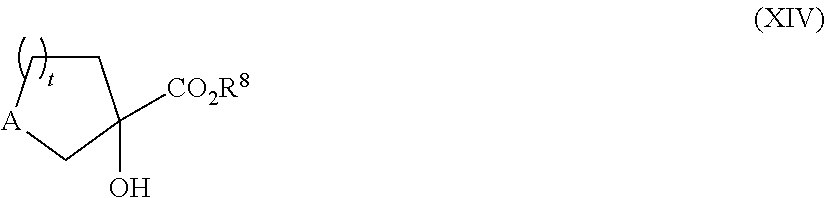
OC1([CO2R8])CC[A]C1
